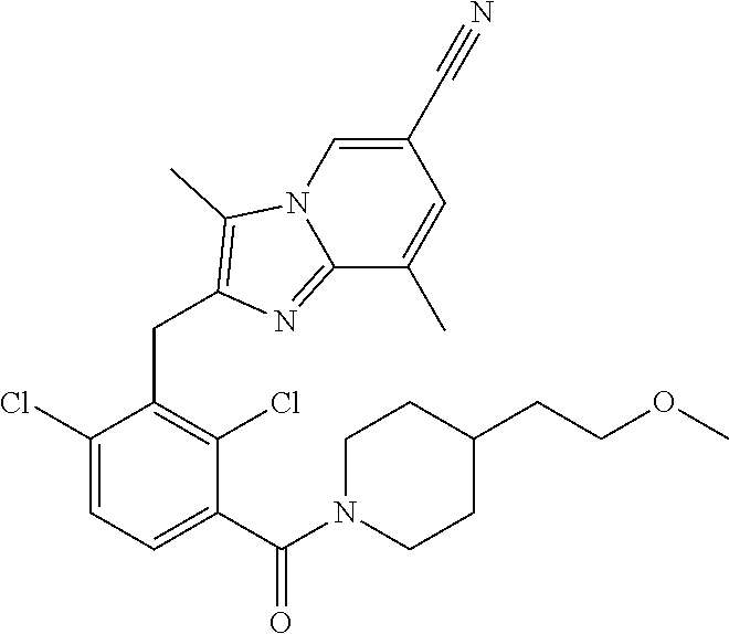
C1(Cl)=CC=C(C(N2CCC(CCOC)CC2)=O)C(Cl)=C1CC1=C(C)N2C=C(C#N)C=C(C)C2=N1
